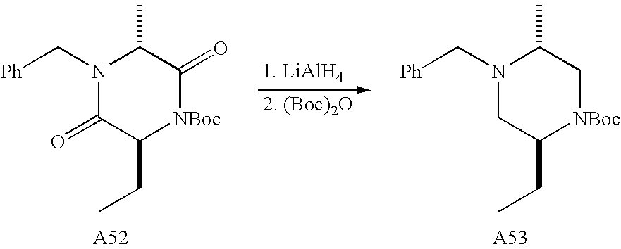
N1(C[Ph])C(=O)C(CC)[NBoc]C(=O)C1C.N1(C[Ph])CC(CC)[NBoc]CC1C
